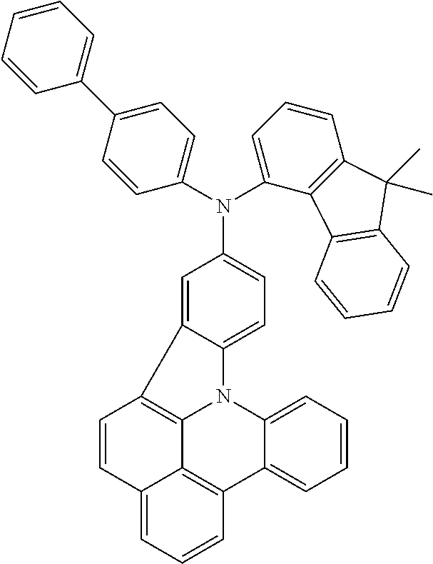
C1(N(C2=CC=CC3=C2C2=C(C3(C)C)C=CC=C2)C2=CC=C3C(=C2)C2=C4N3C3=CC=CC=C3C3=C4C(=CC=C3)C=C2)=CC=C(C2=CC=CC=C2)C=C1
